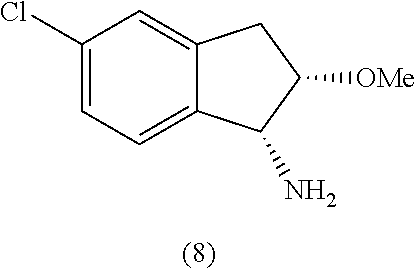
C1(Cl)=CC=C2C(=C1)CC([OMe])C2N
